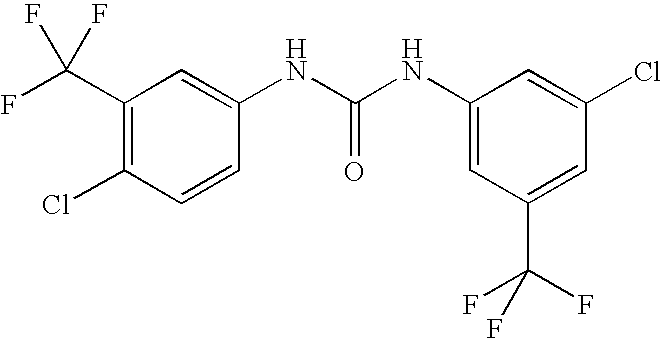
C1(C(F)(F)F)=C(Cl)C=CC(NC(NC2=CC(C(F)(F)F)=CC(Cl)=C2)=O)=C1
